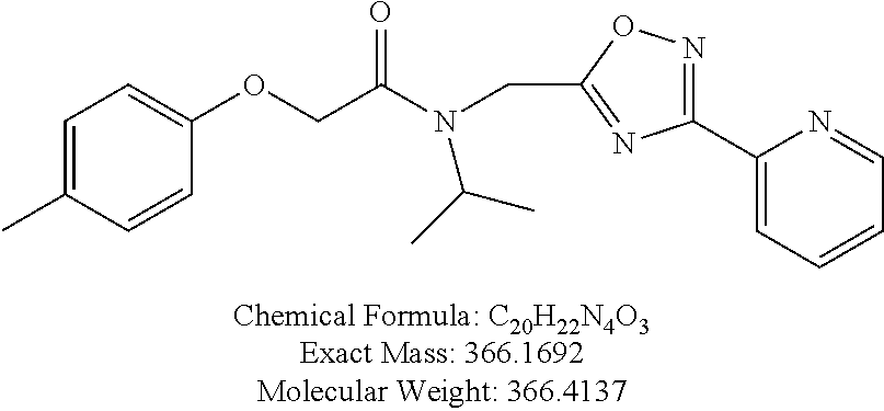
C1=C(C)C=CC(OCC(N(CC2=NC(C3=CC=CC=N3)=NO2)C(C)C)=O)=C1
